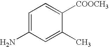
C1=C(N)C=C(C)C([COOCH3])=C1
